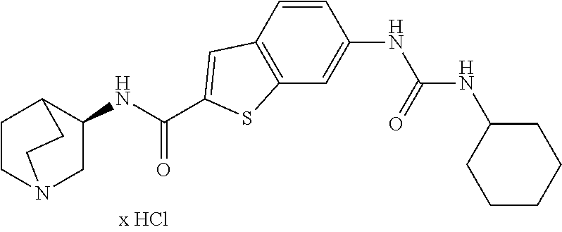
C1CN2CC(NC(=O)C3=CC4=C(C=C(NC(NC5CCCCC5)=O)C=C4)S3)C1CC2
